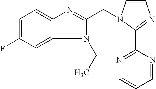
C1=C(F)C=C2C(=C1)N=C(CN1C=CN=C1C1=NC=CC=N1)N2CC
